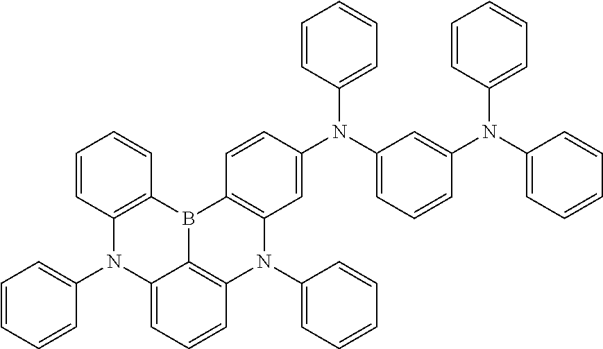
C1=CC2=C(C=C1)B1C3=C(N(C4=CC=CC=C4)C4=C1C=CC(N(C1=CC=CC(N(C5=CC=CC=C5)C5=CC=CC=C5)=C1)C1=CC=CC=C1)=C4)C=CC=C3N2C1=CC=CC=C1
